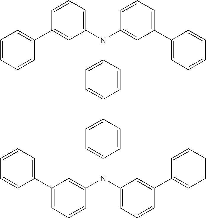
C1=CC=CC(C2=CC(N(C3=CC(C4=CC=CC=C4)=CC=C3)C3=CC=C(C4=CC=C(N(C5=CC=CC(C6=CC=CC=C6)=C5)C5=CC(C6=CC=CC=C6)=CC=C5)C=C4)C=C3)=CC=C2)=C1
